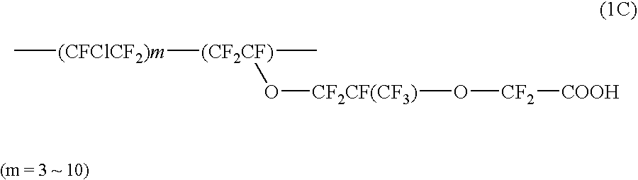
C[(CFClCF2)m][(CF2CF)](C)O[CF2CF(CF3)]O[CF2][COOH]
